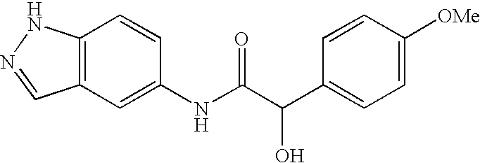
C12=C(C=C(NC(C(C3=CC=C([OMe])C=C3)O)=O)C=C1)C=NN2
